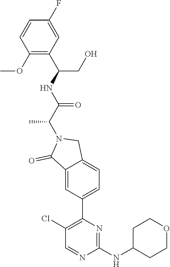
C1(Cl)=C(C2=CC=C3C(=C2)C(=O)N(C(C(NC(CO)C2=C(OC)C=CC(F)=C2)=O)C)C3)N=C(NC2CCOCC2)N=C1
